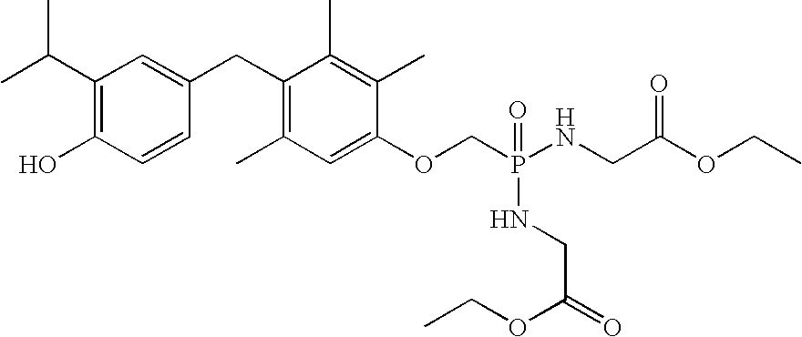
C1(C(C)C)=C(O)C=CC(CC2=C(C)C=C(OCP(=O)(NCC(=O)OCC)NCC(OCC)=O)C(C)=C2C)=C1
